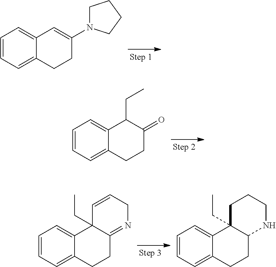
C1=CC=C2C(=C1)C=C(N1CCCC1)CC2.C1=CC=C2C(=C1)C(CC)C(=O)CC2.C1=CC=C2C(=C1)C1(CC)C(=NCC=C1)CC2.C1=CC=C2C(=C1)C1(CC)C(CC2)NCCC1
